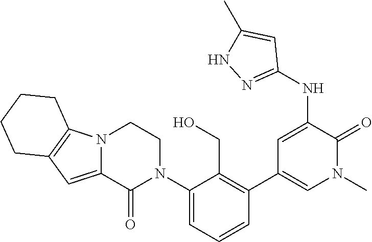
C12=CC3=C(N1CCN(C1=CC=CC(C4=CN(C)C(=O)C(NC5=NNC(C)=C5)=C4)=C1CO)C2=O)CCCC3
